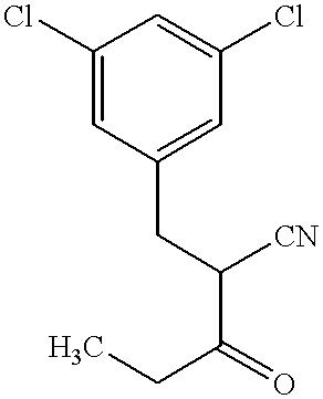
CCC(C(CC1=CC(Cl)=CC(Cl)=C1)[CN])=O
